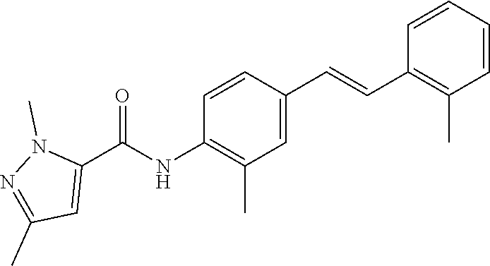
C1(C=CC2=C(C)C=CC=C2)=CC(C)=C(NC(C2=CC(C)=NN2C)=O)C=C1
